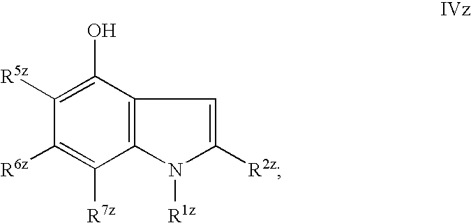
C1([R5z])=C(O)C2=C(C([R7z])=C1[R6z])N([R1z])C([R2z])=C2
